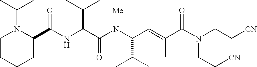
N(C(C(N(C(C(C)C)C=C(C)C(N(CC[CN])CC[CN])=O)[Me])=O)C(C)C)C(C1N(C(C)C)CCCC1)=O
